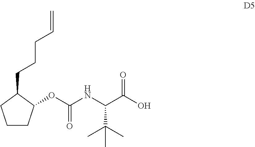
C1CC(OC(=O)NC(C(O)=O)C(C)(C)C)C(CCCC=C)C1
